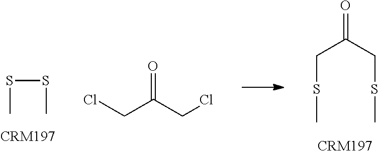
S(SC)C.ClCC(CCl)=O.S(C)CC(=O)CSC
